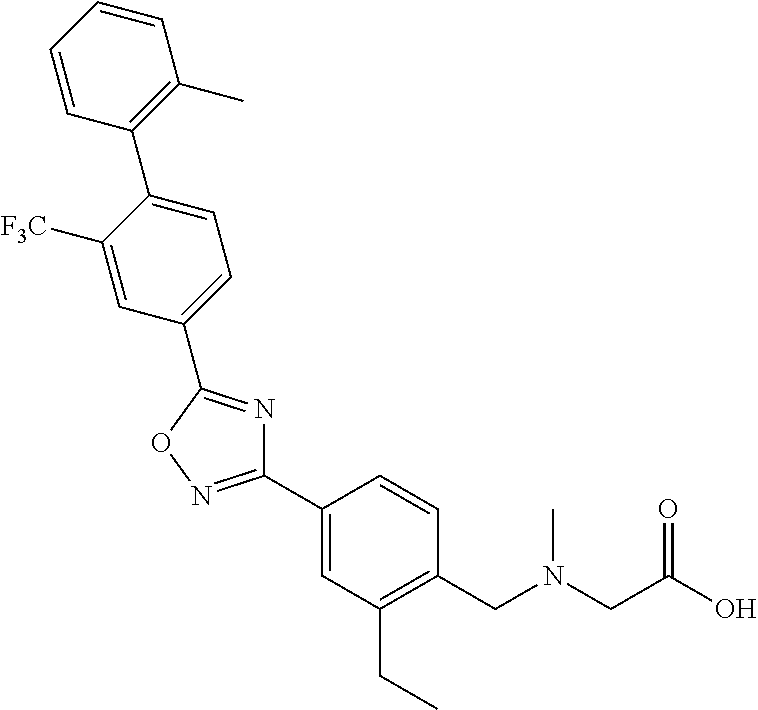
C1(C2=NOC(C3=CC=C(C4=C(C)C=CC=C4)C([F3C])=C3)=N2)=CC(CC)=C(CN(CC(O)=O)C)C=C1
